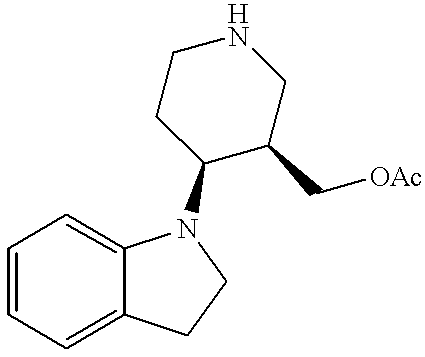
C1=CC=C2C(=C1)N(C1C(C[OAc])CNCC1)CC2
